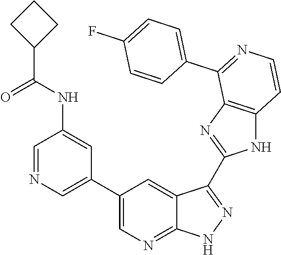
C1=NC=C(C2=CN=C3C(=C2)C(C2=NC4=C(N2)C=CN=C4C2=CC=C(F)C=C2)=NN3)C=C1NC(C1CCC1)=O
